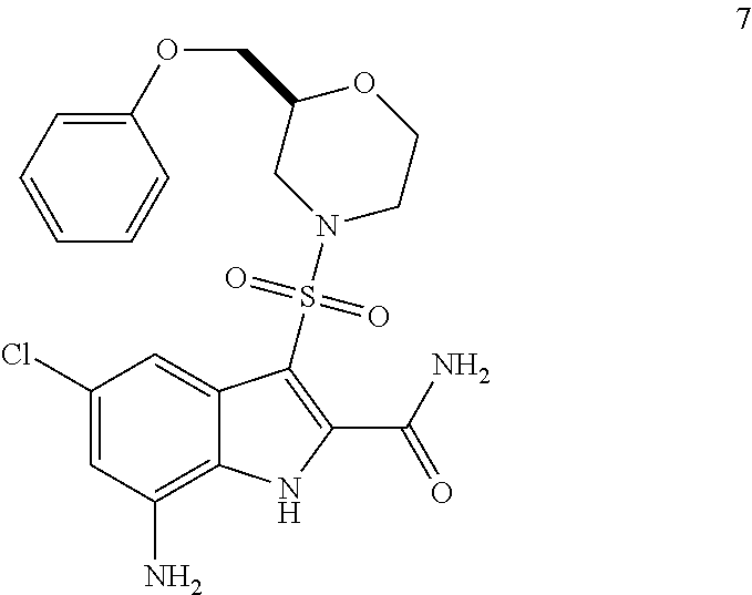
C1(Cl)=CC(N)=C2C(=C1)C(S(N1CC(COC3=CC=CC=C3)OCC1)(=O)=O)=C(C(=O)N)N2
